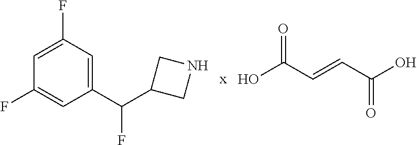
C1=C(F)C=C(C(C2CNC2)F)C=C1F.OC(=O)C=CC(O)=O
